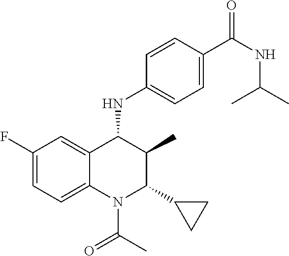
C1(F)=CC=C2C(=C1)C(NC1=CC=C(C(NC(C)C)=O)C=C1)C(C)C(C1CC1)N2C(C)=O
